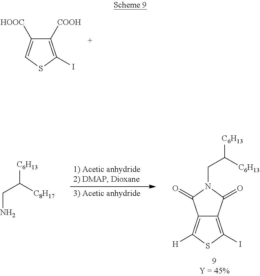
C1([COOH])=C(I)SC=C1[HOOC].[C6H13]C([C6H13])CN1C(=O)C2=C([H])SC(I)=C2C1=O.[C6H13]C([C8H17])CN
